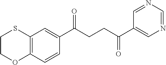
C1(C(CCC(C2=CN=CN=C2)=O)=O)=CC2=C(C=C1)OCCS2
